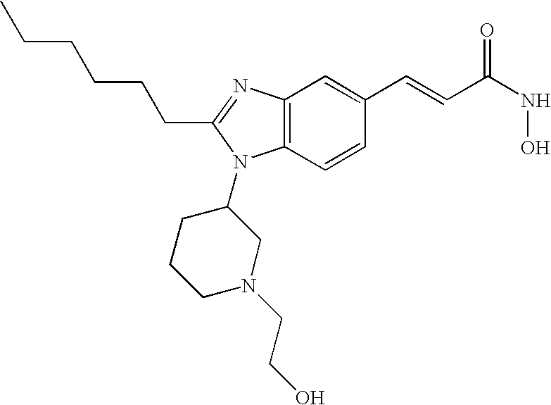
C12=C(C=CC(C=CC(NO)=O)=C1)N(C1CCCN(CCO)C1)C(CCCCCC)=N2
